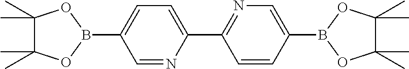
C1=NC(C2=NC=C(B3OC(C)(C)C(C)(C)O3)C=C2)=CC=C1B1OC(C)(C)C(C)(C)O1
